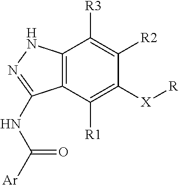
C12=C(C([R1])=C([X][R])C([R2])=C1[R3])C(NC([Ar])=O)=NN2
